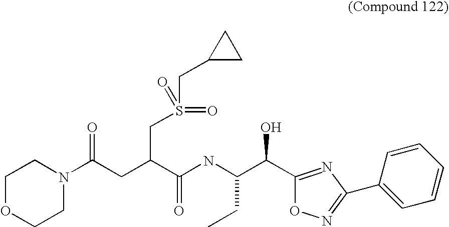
C1OCCN(C(CC(C(NC(C(O)C2=NC(C3=CC=CC=C3)=NO2)CC)=O)CS(=O)(=O)CC2CC2)=O)C1
